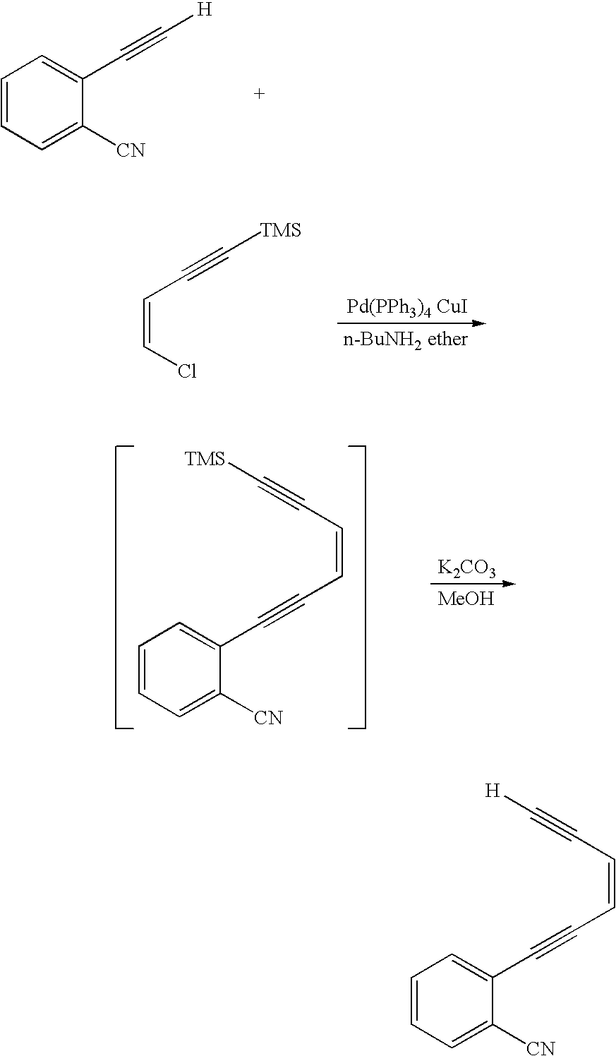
C(=CC#C[TMS])Cl.[Pd(PPh3)4 CuI].C1([CN])=CC=CC=C1C#C[H].C1([CN])=CC=CC=C1C#CC=CC#C[TMS].[K2CO3].[MeOH].C1([CN])=CC=CC=C1C#CC=CC#C[H]
